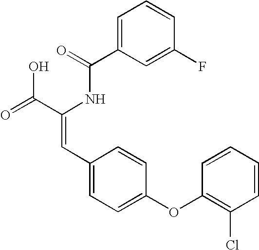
C(=O)(NC(C(=O)O)=CC1=CC=C(OC2=C(Cl)C=CC=C2)C=C1)C1=CC=CC(F)=C1
